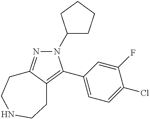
N1(C2CCCC2)N=C2C(=C1C1=CC=C(Cl)C(F)=C1)CCNCC2
